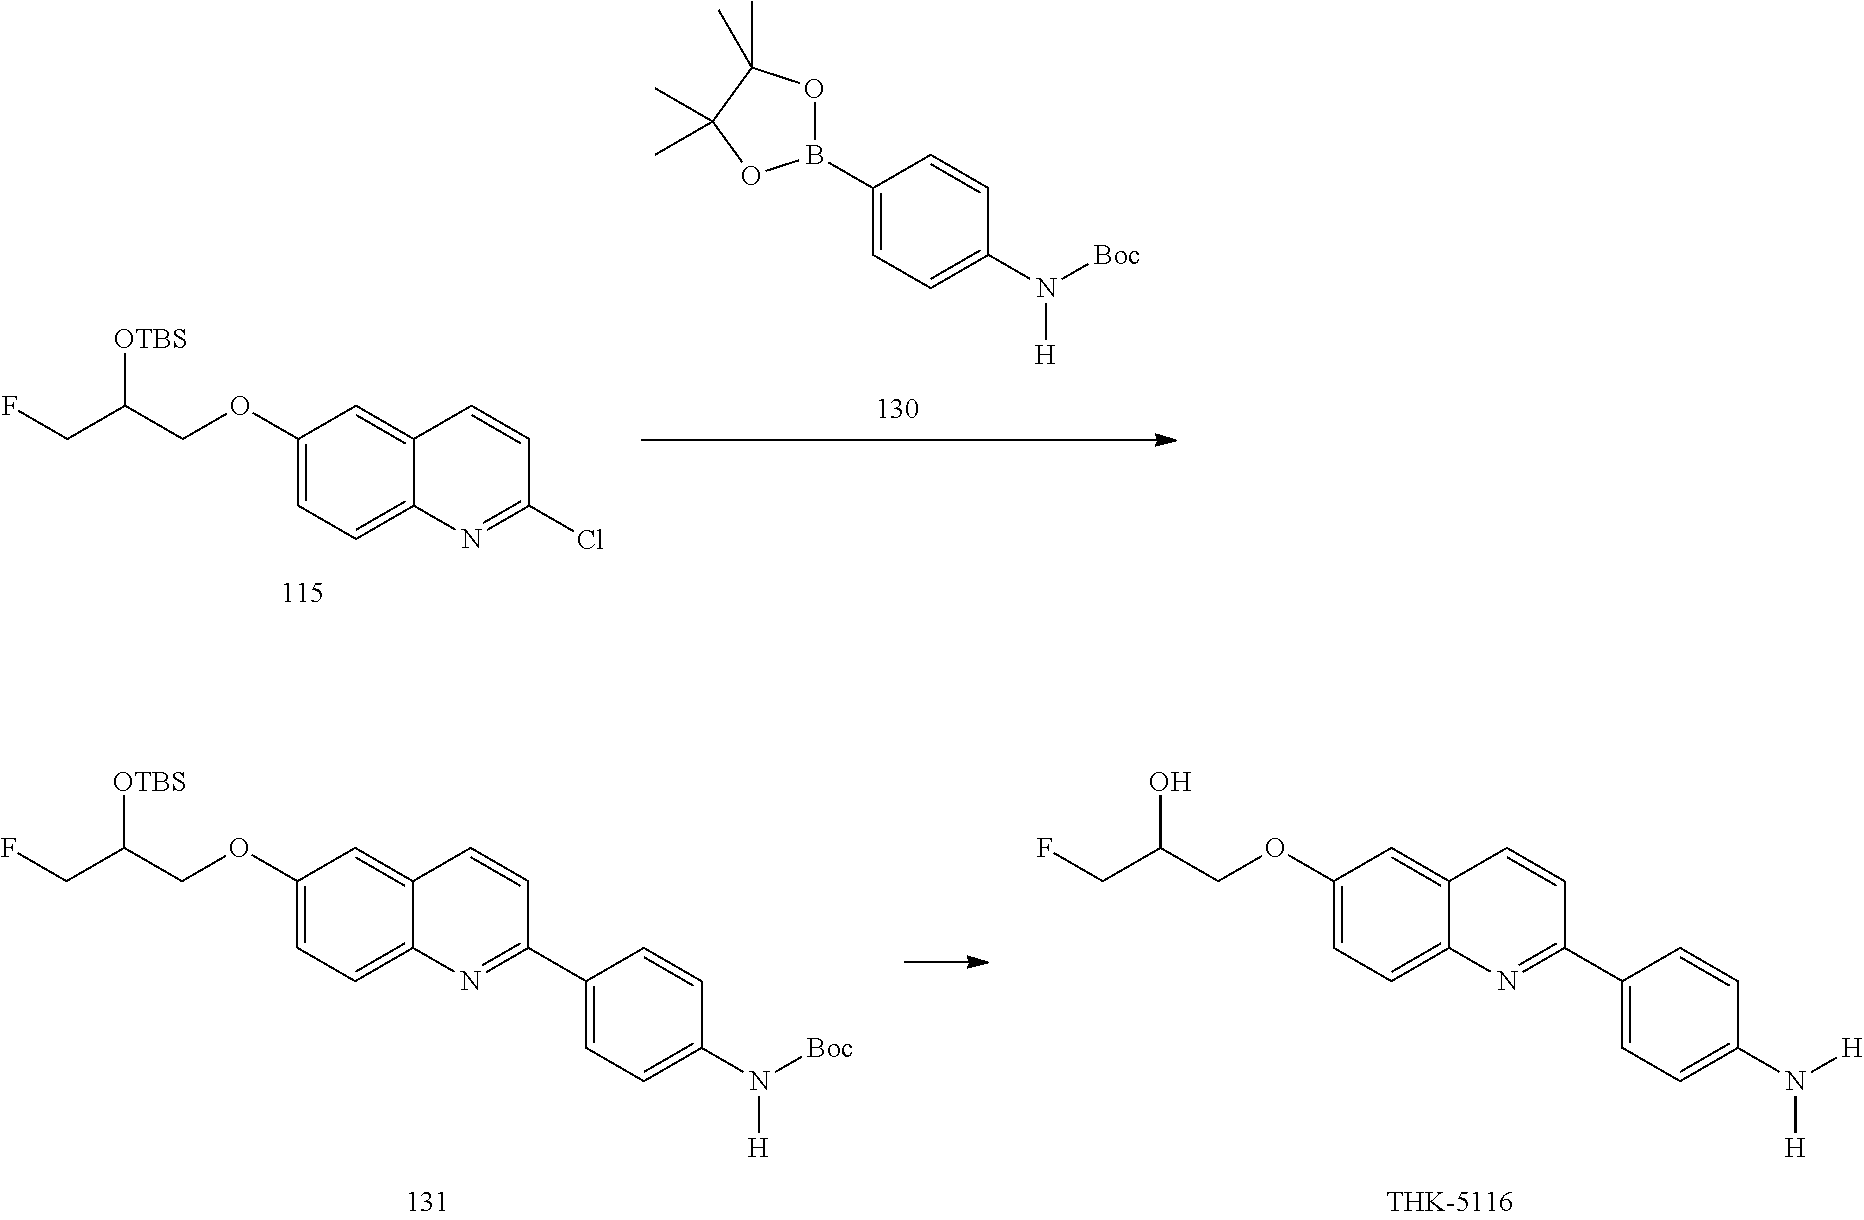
C1(B2OC(C)(C)C(C)(C)O2)=CC=C(N([Boc])[H])C=C1.C1=C(OCC(CF)[OTBS])C=C2C(=C1)N=C(Cl)C=C2.C1=C(OCC(CF)[OTBS])C=C2C(=C1)N=C(C1=CC=C(N([Boc])[H])C=C1)C=C2.C1=C(OCC(CF)O)C=C2C(=C1)N=C(C1=CC=C(N([H])[H])C=C1)C=C2
